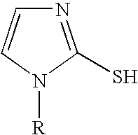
N1=C(S)N([R])C=C1
